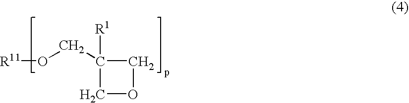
[R11]OCC1([R1])COC1
